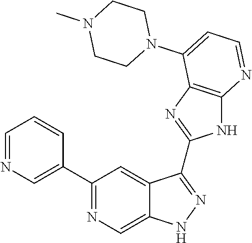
C1=NC=C(C2=NC=C3C(=C2)C(C2=NC4=C(N2)N=CC=C4N2CCN(C)CC2)=NN3)C=C1
